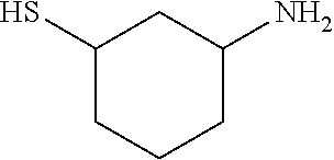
C1(S)CCCC(N)C1
